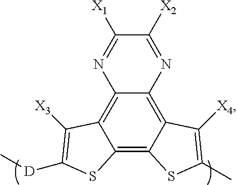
C12=C3C(=C4C(=C1C([X3])=C([D]C)S2)N=C([X1])C([X2])=N4)C([X4])=C(C)S3
